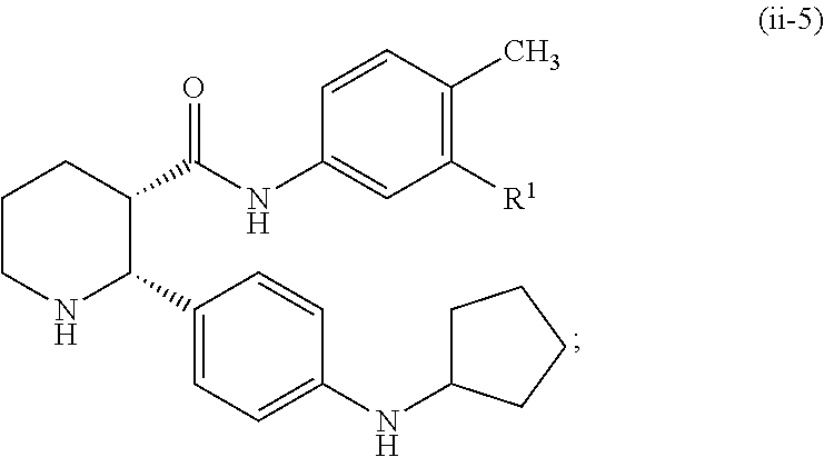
C1=C(C2NCCCC2C(NC2=CC([R1])=C(C)C=C2)=O)C=CC(NC2CCCC2)=C1
